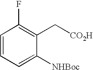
C1=CC=C([NHBoc])C(C[CO2H])=C1F
